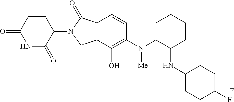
C1=CC2=C(C(O)=C1N([Me])C1C(NC3CCC(F)(F)CC3)CCCC1)CN(C1C(=O)NC(=O)CC1)C2=O
